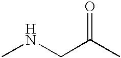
N(CC(C)=O)C
